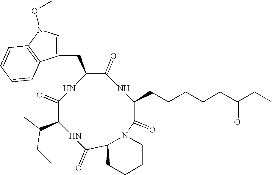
C1(C(C)CC)C(=O)NC(CC2=CN(OC)C3=C2C=CC=C3)C(=O)NC(CCCCCC(CC)=O)C(=O)N2C(C(=O)N1)CCCC2
